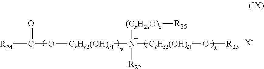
[R24]C(=O)O[CrHr2(OH)r1]N([CtHt2(OH)t1]O[R23])([(CsH2sO)z][R25])[R22].[X-]
